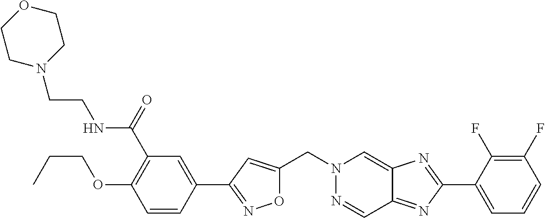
O1C(CN2N=CC3=NC(C4=CC=CC(F)=C4F)=NC3=C2)=CC(C2=CC(C(=O)NCCN3CCOCC3)=C(OCCC)C=C2)=N1
